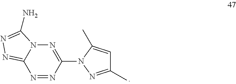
N12C(=NN=C1N)N=NC(N1N=C(C)C=C1C)=N2
